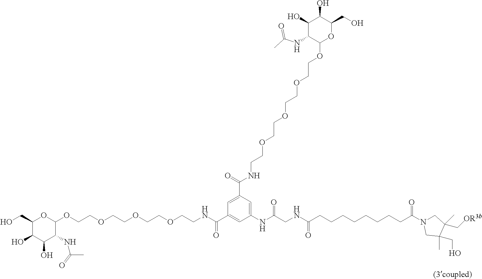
C1(CO)C(O)C(O)C(NC(C)=O)C(OCCOCCOCCOCCNC(C2=CC(NC(CNC(CCCCCCCCC(N3CC(C[OR3b])(C)C(CO)(C)C3)=O)=O)=O)=CC(C(NCCOCCOCCOCCOC3OC(CO)C(O)C(O)C3NC(C)=O)=O)=C2)=O)O1
